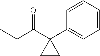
C(C1(C2=CC=CC=C2)CC1)(CC)=O
